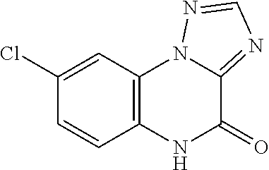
C1(Cl)=CC2=C(NC(=O)C3=NC=NN23)C=C1
